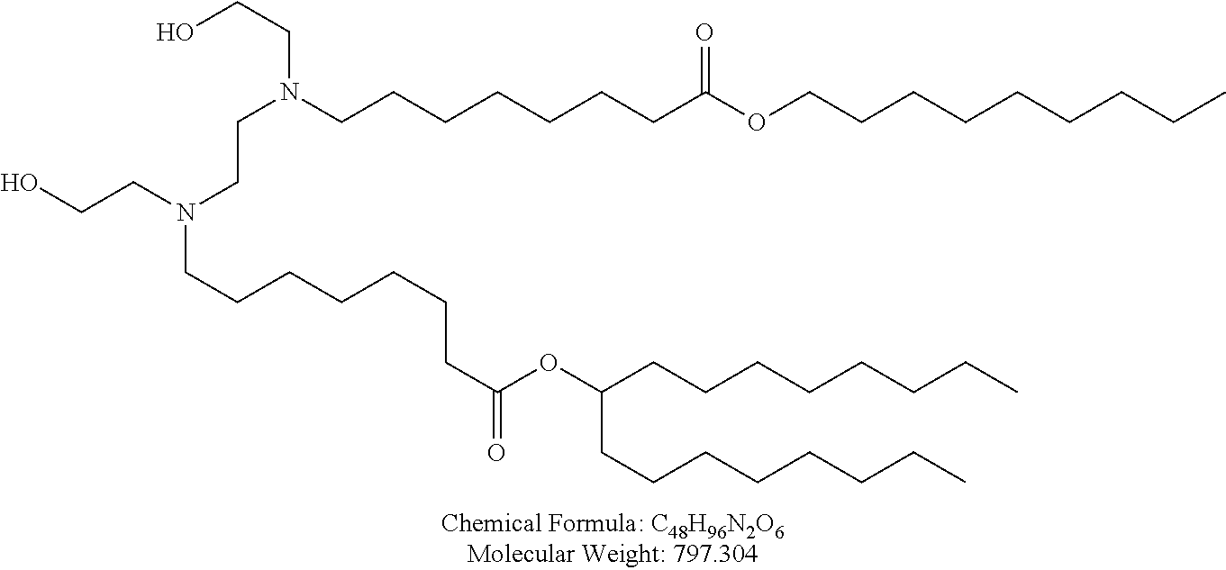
OCCN(CCN(CCO)CCCCCCCC(OCCCCCCCCC)=O)CCCCCCCC(OC(CCCCCCCC)CCCCCCCC)=O
